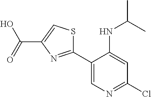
C1(C2=NC(C(O)=O)=CS2)=CN=C(Cl)C=C1NC(C)C
